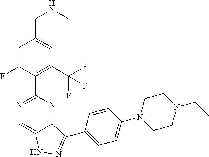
C1=C(F)C(C2=NC=C3C(=N2)C(C2=CC=C(N4CCN(CC)CC4)C=C2)=NN3)=C(C(F)(F)F)C=C1CNC
